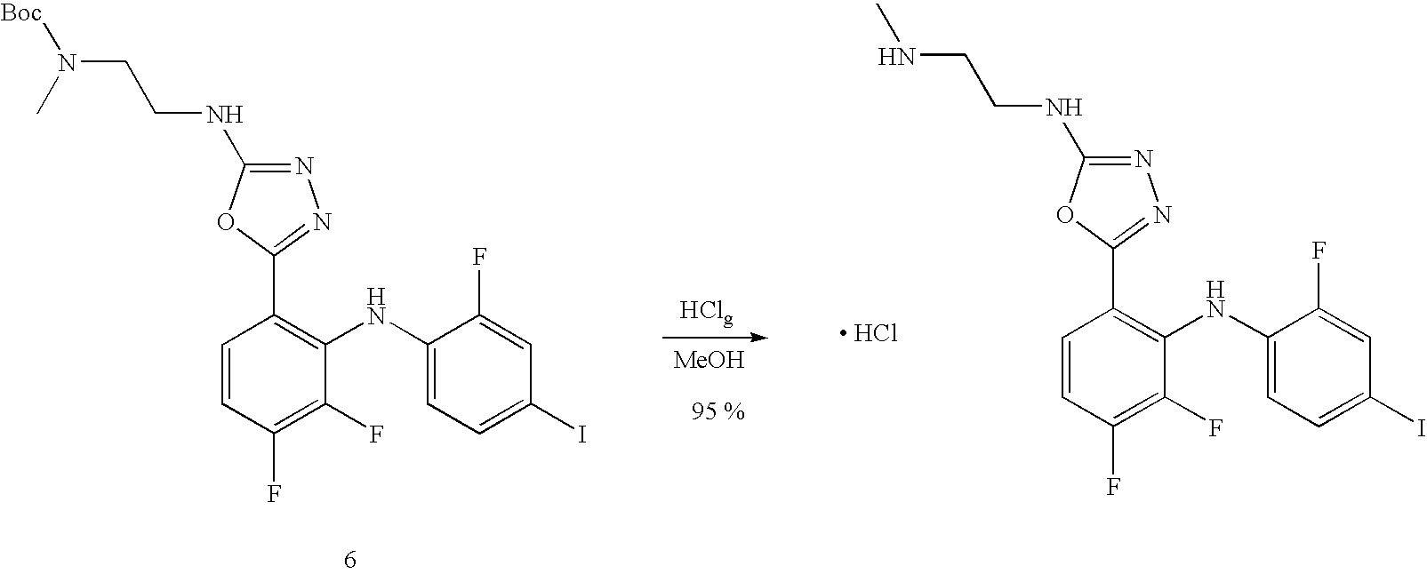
C1=CC(F)=C(F)C(NC2=CC=C(I)C=C2F)=C1C1=NN=C(NCCN([Boc])C)O1.[MeOH].C1=CC(F)=C(F)C(NC2=CC=C(I)C=C2F)=C1C1=NN=C(NCCNC)O1.[ HCl]
